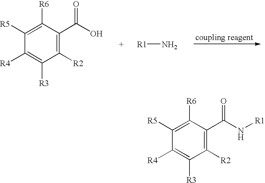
C1([R2])=C(C(O)=O)C([R6])=C([R5])C([R4])=C1[R3].[R1]N.C1([R2])=C(C(N[R1])=O)C([R6])=C([R5])C([R4])=C1[R3]
